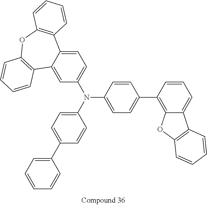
C1(C2=CC=CC=C2)=CC=C(N(C2=CC=C3C(=C2)C2=C(OC4=C3C=CC=C4)C=CC=C2)C2=CC=C(C3=C4C(=CC=C3)C3=C(O4)C=CC=C3)C=C2)C=C1
